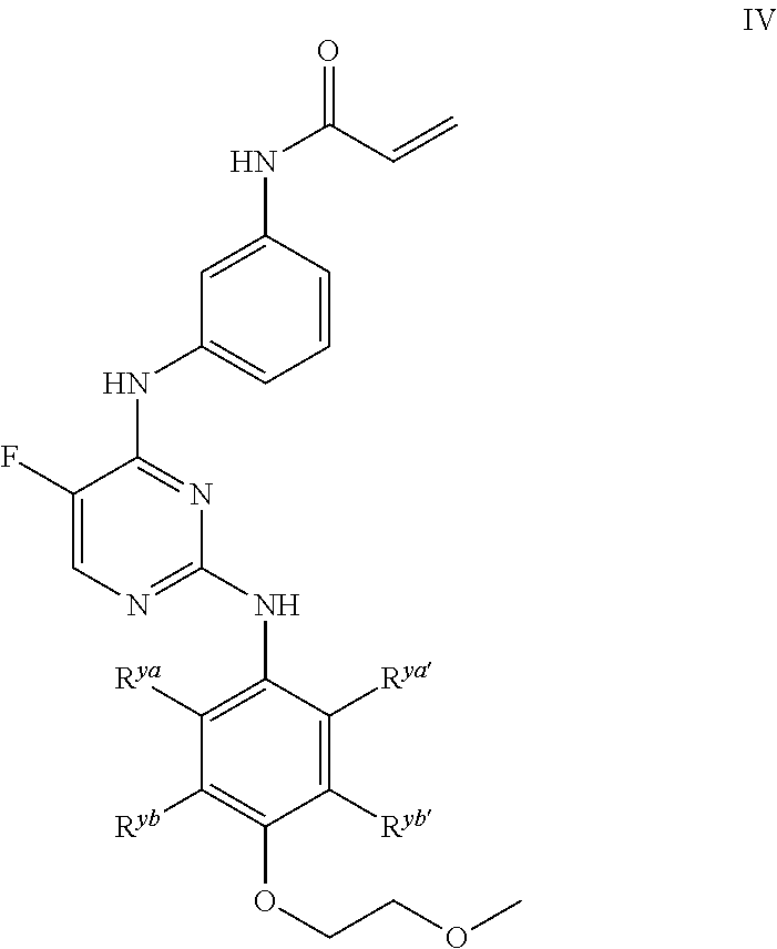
C1(F)=CN=C(NC2=C([Rya])C([Ryb])=C(OCCOC)C([Ryb])=C2[Rya])N=C1NC1=CC=CC(NC(=O)C=C)=C1
